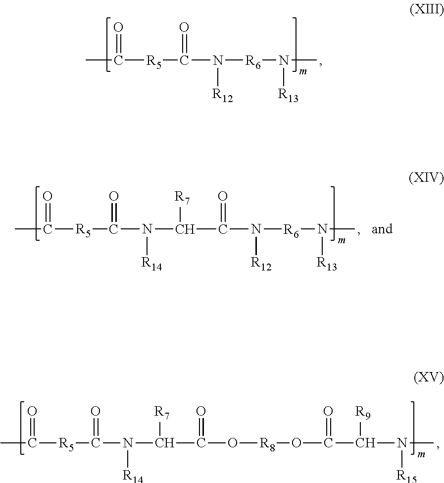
CC([R5]C(N([R6]N(C)[R13])[R12])=O)=O.CC([R5]C(N(C(C(O[R8]OC(C(N(C)[R15])[R9])=O)=O)[R7])[R14])=O)=O.CC([R5]C(N(C(C(N([R6]N(C)[R13])[R12])=O)[R7])[R14])=O)=O
